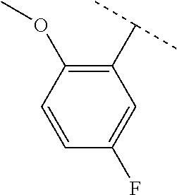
C1(C(C)C)=C(OC)C=CC(F)=C1
